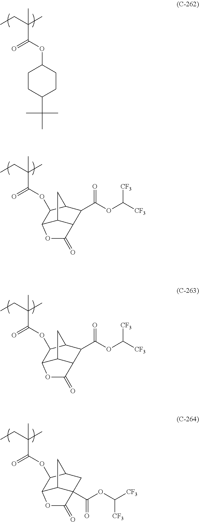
C(C(OC1CCC(C(C)(C)C)CC1)=O)(CC)(C)C.C(C(=O)OC1C2C3C(C(C(OC([CF3])[CF3])=O)C1C3)C(=O)O2)(CC)(C)C.C(C(=O)OC1C2C3C(C(C(OC([CF3])[CF3])=O)C1C3)C(=O)O2)(CC)(C)C.C(C(=O)OC1C2C3C(C(OC([CF3])[CF3])=O)(CC1C3)C(=O)O2)(CC)(C)C
